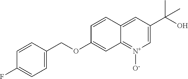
C1=CC(COC2=CC3=[N+]([O-])C=C(C(O)(C)C)C=C3C=C2)=CC=C1F
